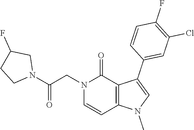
C1(F)=C(Cl)C=C(C2=CN(C)C3=C2C(=O)N(CC(N2CC(F)CC2)=O)C=C3)C=C1
